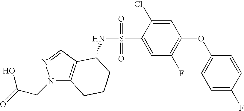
C1=C(F)C=CC(OC2=C(F)C=C(S(=O)(=O)NC3C4=C(N(CC(O)=O)N=C4)CCC3)C(Cl)=C2)=C1
